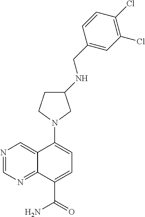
C12=CN=CN=C1C(C(=O)N)=CC=C2N1CC(NCC2=CC(Cl)=C(Cl)C=C2)CC1
